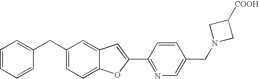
C1=CC=CC(CC2=CC=C3C(=C2)C=C(C2=NC=C(CN4CC([COOH])C4)C=C2)O3)=C1
